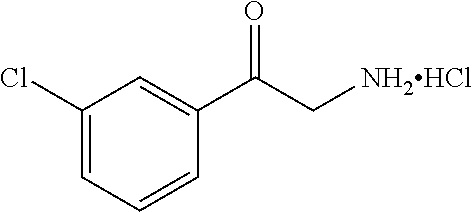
C1(Cl)=CC=CC(C(C[NH2HCl])=O)=C1
